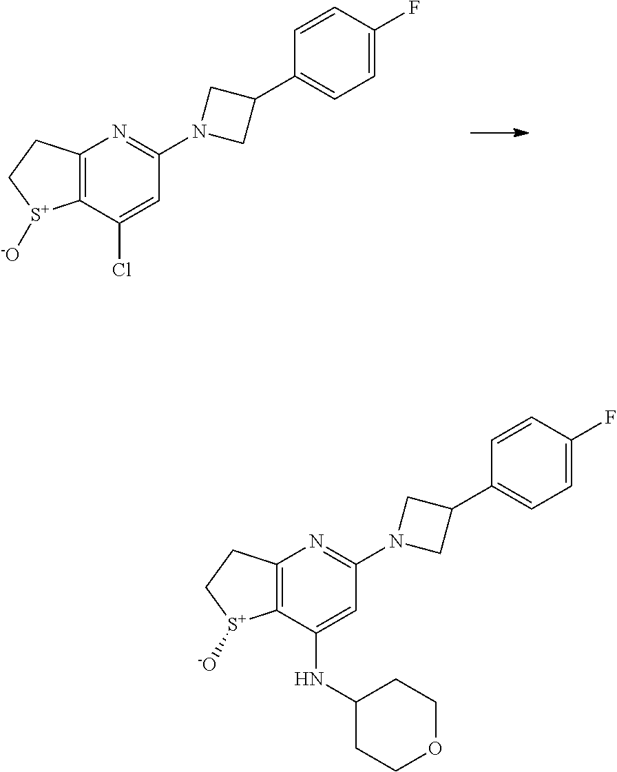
C12=C(C(Cl)=CC(N3CC(C4=CC=C(F)C=C4)C3)=N1)[S+]([-O])CC2.C12=C(C(NC3CCOCC3)=CC(N3CC(C4=CC=C(F)C=C4)C3)=N1)[S+]([-O])CC2
